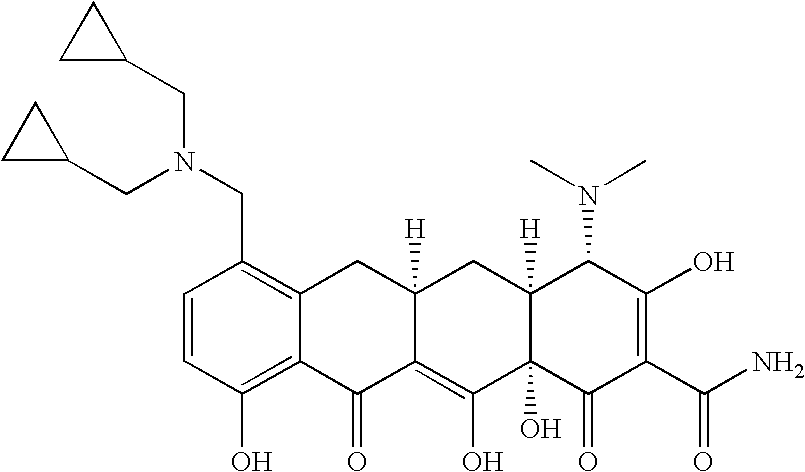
C1=CC(CN(CC2CC2)CC2CC2)=C2C(=C1O)C(=O)C1=C(O)C3(O)C([H])(CC1([H])C2)C(N(C)C)C(O)=C(C(N)=O)C3=O
